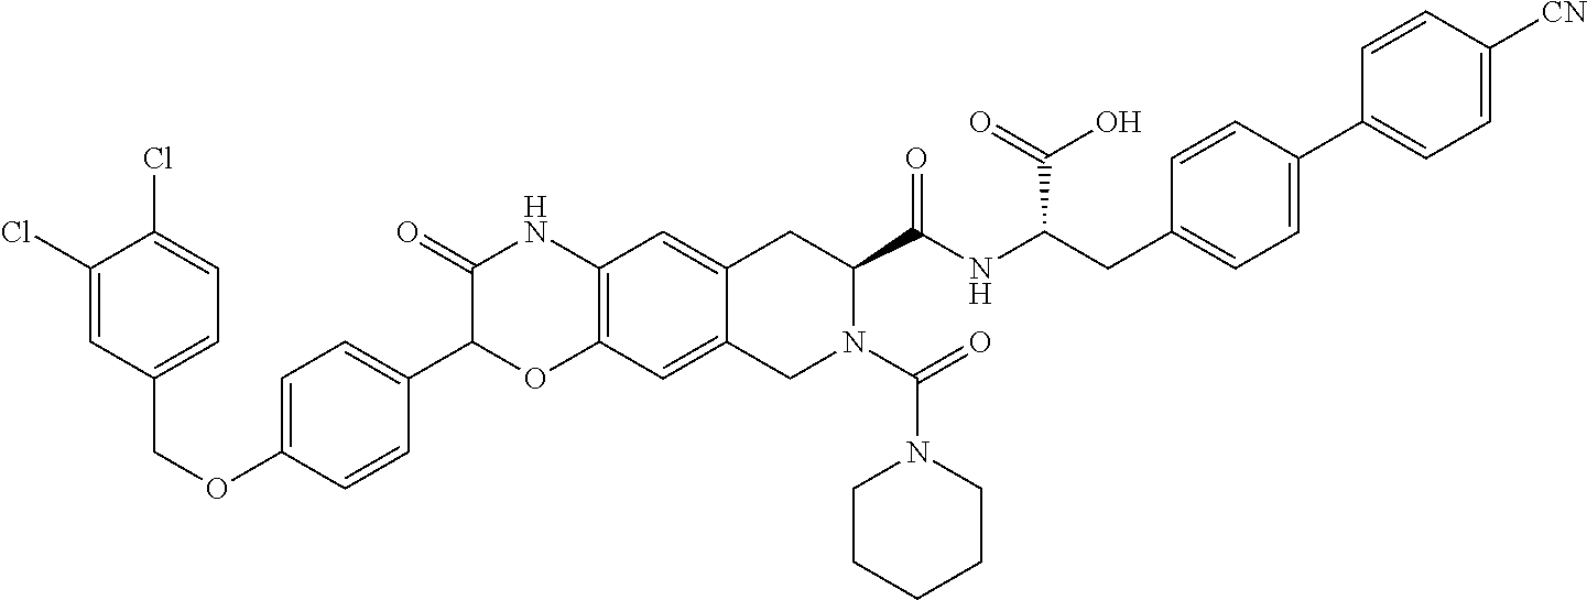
C1(Cl)=CC(COC2=CC=C(C3OC4=C(NC3=O)C=C3C(=C4)CN(C(=O)N4CCCCC4)C(C(NC(CC4=CC=C(C5=CC=C([CN])C=C5)C=C4)C(=O)O)=O)C3)C=C2)=CC=C1Cl
